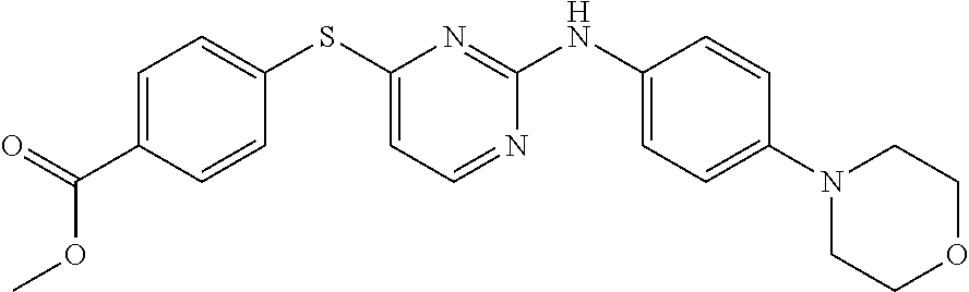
C1=CC(NC2=NC(SC3=CC=C(C(=O)OC)C=C3)=CC=N2)=CC=C1N1CCOCC1
